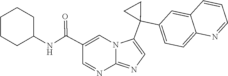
C12=NC=C(C3(C4=CC=C5C(=C4)C=CC=N5)CC3)N1C=C(C(NC1CCCCC1)=O)C=N2
